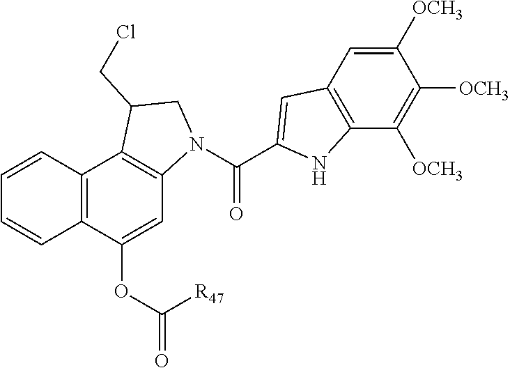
C12=C(C(OC(=O)[R47])=CC3=C1C(CCl)CN3C(=O)C1=CC3=C(N1)C([OCH3])=C([OCH3])C([OCH3])=C3)C=CC=C2
